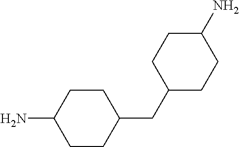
C1CC(CC2CCC(N)CC2)CCC1N
